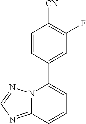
C12=NC=NN1C(C1=CC(F)=C([CN])C=C1)=CC=C2
